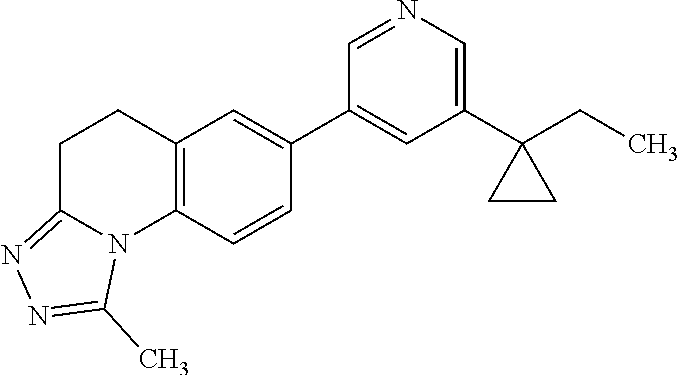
C12=C(C=CC(C3=CC(C4(CC)CC4)=CN=C3)=C1)N1C(=NN=C1C)CC2
